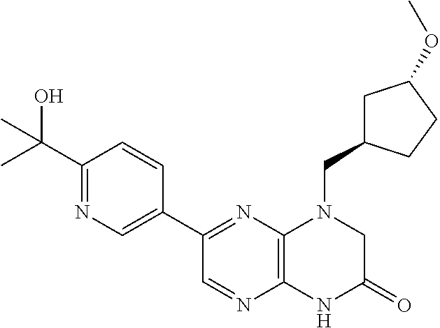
C12=C(N=C(C3=CN=C(C(O)(C)C)C=C3)C=N1)N(CC1CC(OC)CC1)CC(=O)N2
